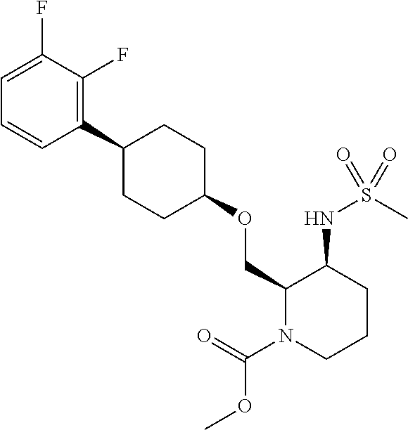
C1=C(F)C(F)=C(C2CCC(OCC3N(C(=O)OC)CCCC3NS(C)(=O)=O)CC2)C=C1
